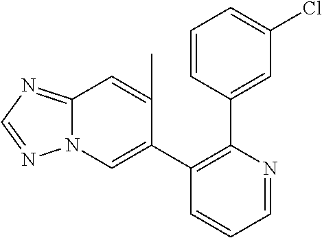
C1=CC(C2=C(C3=CN4C(=NC=N4)C=C3C)C=CC=N2)=CC(Cl)=C1
